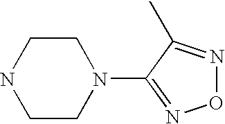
C1CN(C2=NON=C2C)CCN1
